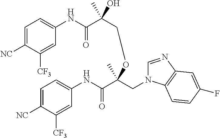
C1=C([NC])C([CF3])=CC(NC(C(COC(C(NC2=CC=C([NC])C([CF3])=C2)=O)(CN2C=NC3=C2C=CC(F)=C3)C)(C)O)=O)=C1
